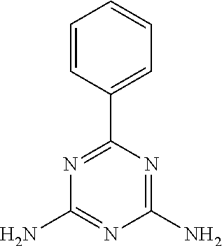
C1=CC(C2=NC(N)=NC(N)=N2)=CC=C1
